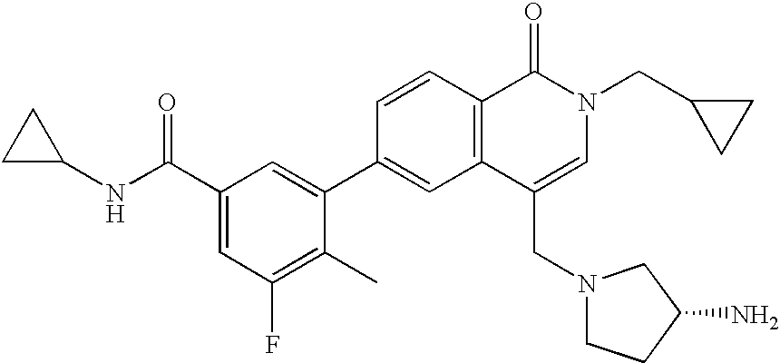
C1=CC(C2=CC(C(NC3CC3)=O)=CC(F)=C2C)=CC2=C1C(=O)N(CC1CC1)C=C2CN1CCC(N)C1
